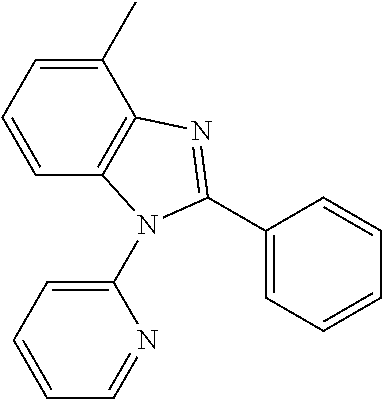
C1(C)=CC=CC2=C1N=C(C1=CC=CC=C1)N2C1=CC=CC=N1
